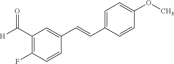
C1(C([H])=O)=C(F)C=CC(C=CC2=CC=C(OC)C=C2)=C1
